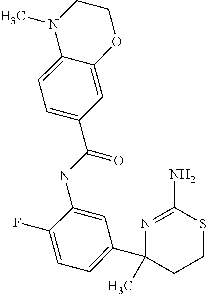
N1=C(N)SCCC1(C1=CC=C(F)C(NC(=O)C2=CC=C3C(=C2)OCCN3C)=C1)C
